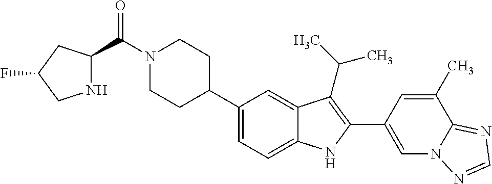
C(N1CCC(C2=CC=C3C(=C2)C(C(C)C)=C(C2=CN4C(=NC=N4)C(C)=C2)N3)CC1)(=O)C1NCC(F)C1
